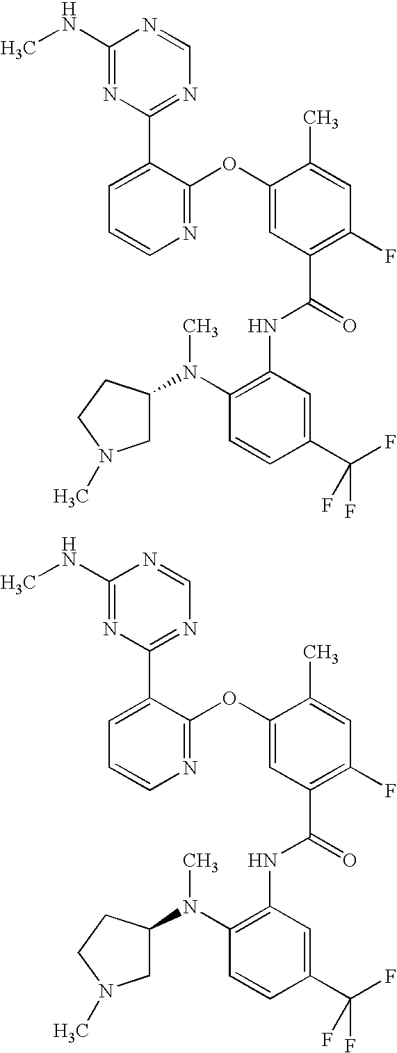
N1=C(OC2=CC(C(=O)NC3=C(N(C4CN(C)CC4)C)C=CC(C(F)(F)F)=C3)=C(F)C=C2C)C(C2=NC=NC(NC)=N2)=CC=C1.N1=C(OC2=CC(C(=O)NC3=C(N(C4CN(C)CC4)C)C=CC(C(F)(F)F)=C3)=C(F)C=C2C)C(C2=NC=NC(NC)=N2)=CC=C1
